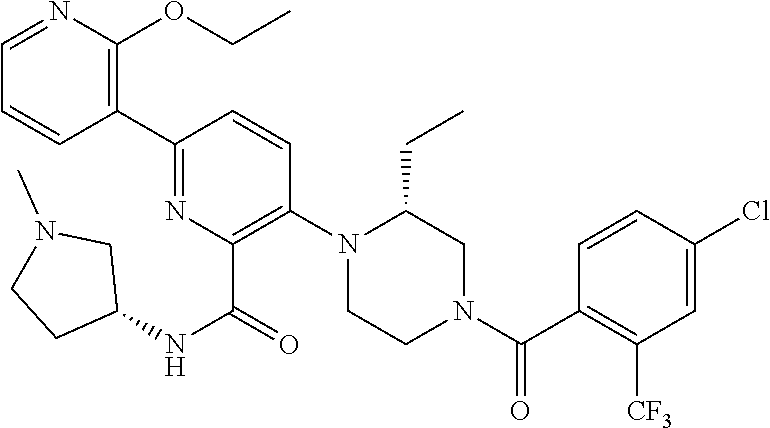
C1(C2=NC(C(NC3CN(C)CC3)=O)=C(N3CCN(C(C4=C([CF3])C=C(Cl)C=C4)=O)CC3CC)C=C2)=C(OCC)N=CC=C1
